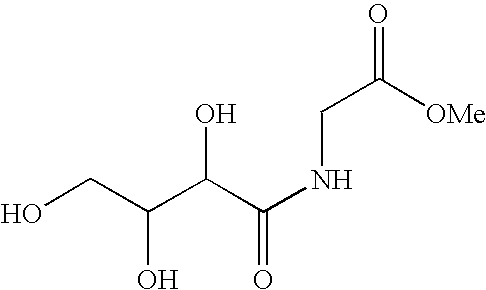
OCC(C(C(NCC(=O)[OMe])=O)O)O
